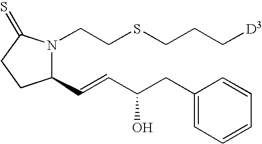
C1(C=CC(CC2=CC=CC=C2)O)N(CCSCCC[D3])C(=S)CC1
